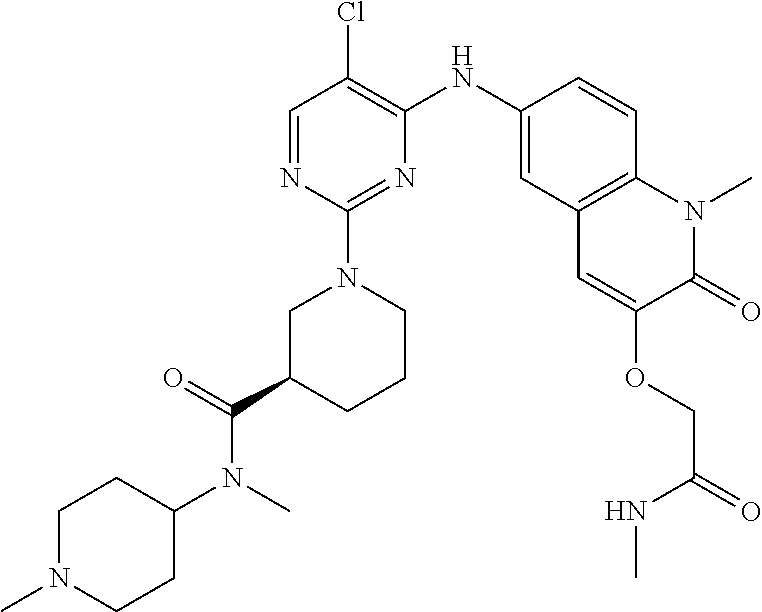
C1=NC(N2CC(C(=O)N(C)C3CCN(C)CC3)CCC2)=NC(NC2=CC3=C(C=C2)N(C)C(=O)C(OCC(=O)NC)=C3)=C1Cl
